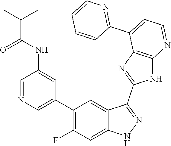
C1=NC=C(C2=C(F)C=C3C(=C2)C(C2=NC4=C(N2)N=CC=C4C2=NC=CC=C2)=NN3)C=C1NC(C(C)C)=O
